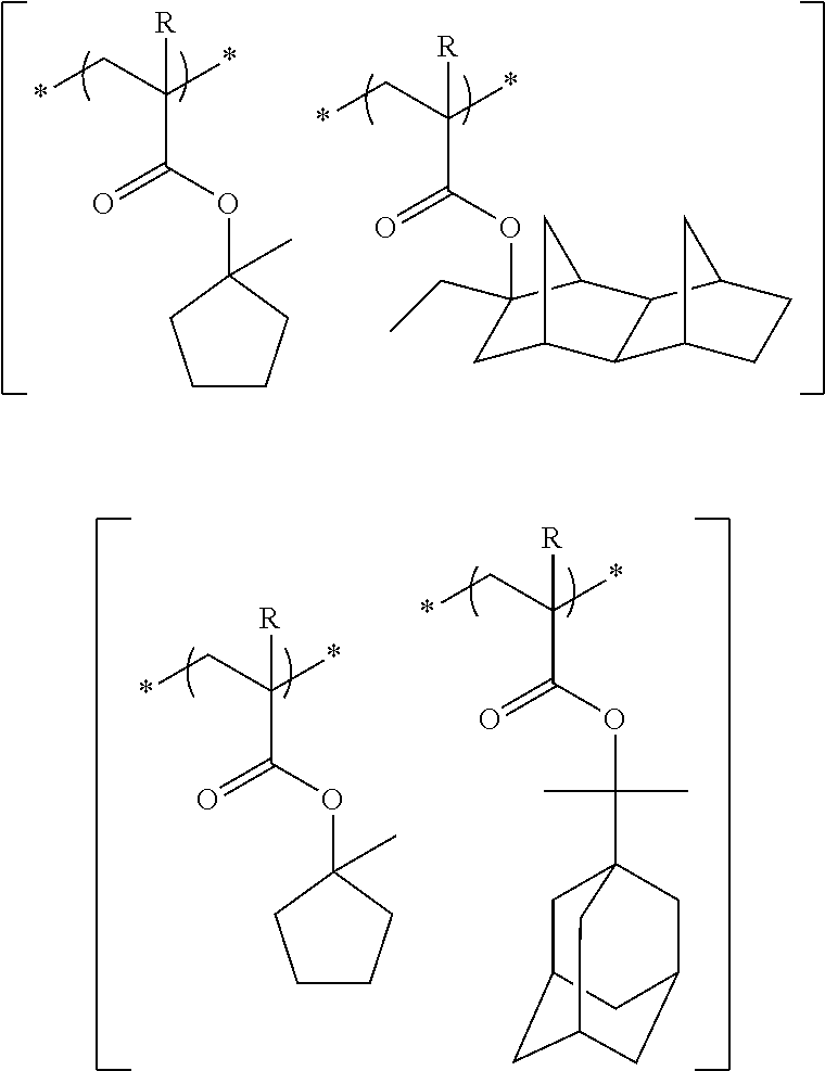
O(C(C(C*)(*)[R])=O)C1(C)CCCC1.O(C(C(C*)(*)[R])=O)C1(CC)CC2CC1C1C2C2CCC1C2.O(C(C(C*)(*)[R])=O)C1(C)CCCC1.O(C(C(C*)(*)[R])=O)C(C)(C)C12CC3CC(CC(C1)C3)C2
